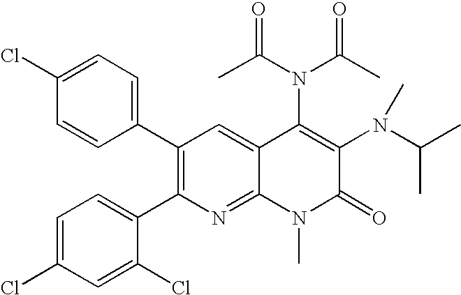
C1(Cl)=CC=C(C2=C(C3=CC=C(Cl)C=C3Cl)N=C3C(=C2)C(N(C(=O)C)C(C)=O)=C(N(C(C)C)C)C(=O)N3C)C=C1
